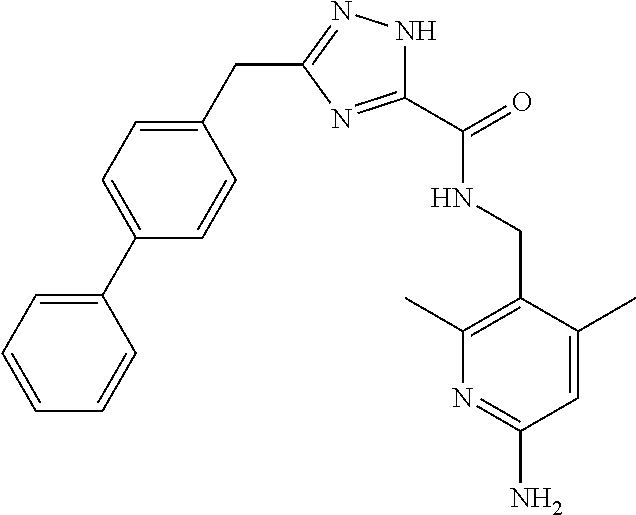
C1=C(C)C(CNC(=O)C2=NC(CC3=CC=C(C4=CC=CC=C4)C=C3)=NN2)=C(C)N=C1N
